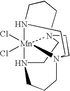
C1CN2[Mn]34(Cl)(Cl)N5CCCN13CCN4(CC5)CCC2
